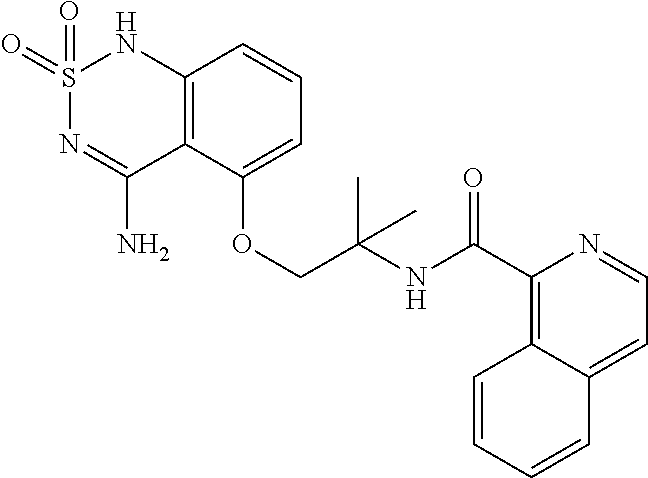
C12=C(C(OCC(NC(C3=C4C(=CC=N3)C=CC=C4)=O)(C)C)=CC=C1)C(N)=NS(=O)(=O)N2
